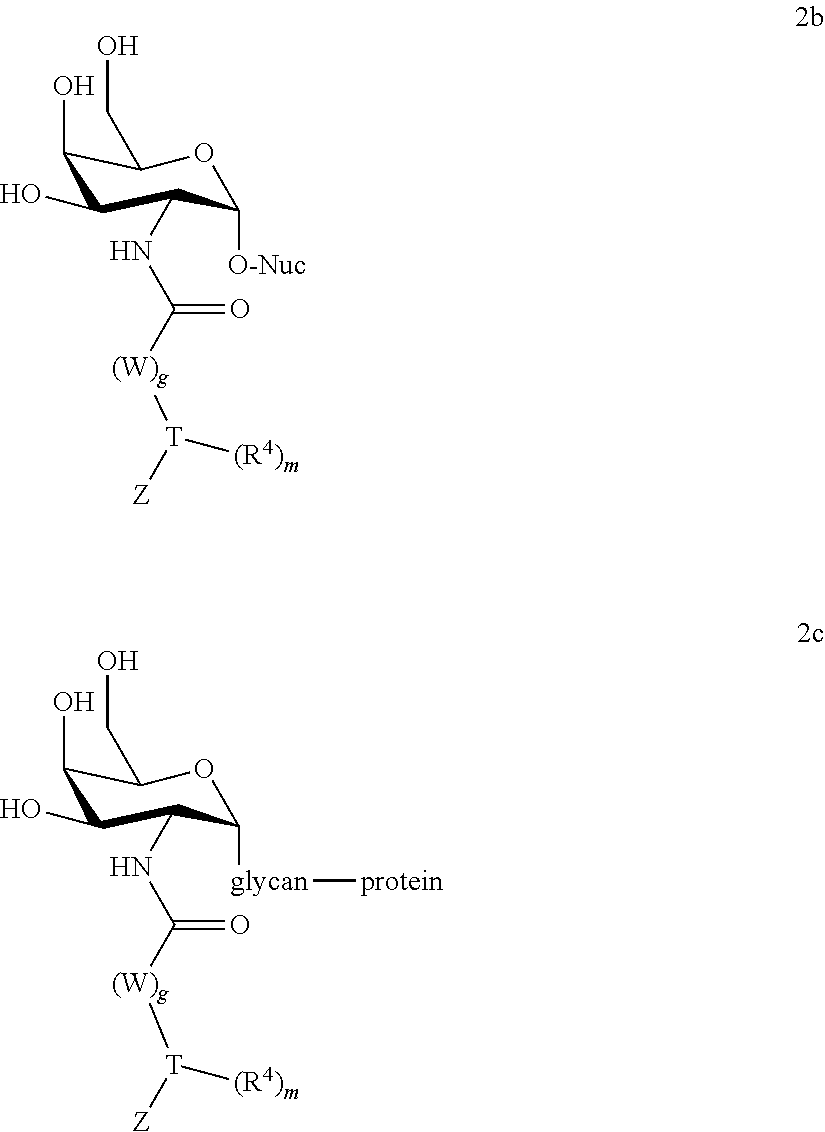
C1(O)C(O)C(NC([(W)g][T]([Z])[(R4)m])=O)C([O-Nuc])OC1CO.C1(O)C(O)C(NC([(W)g][T]([Z])[(R4)m])=O)C([glycan][protein])OC1CO
